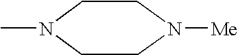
C1N(C)CCN([Me])C1
